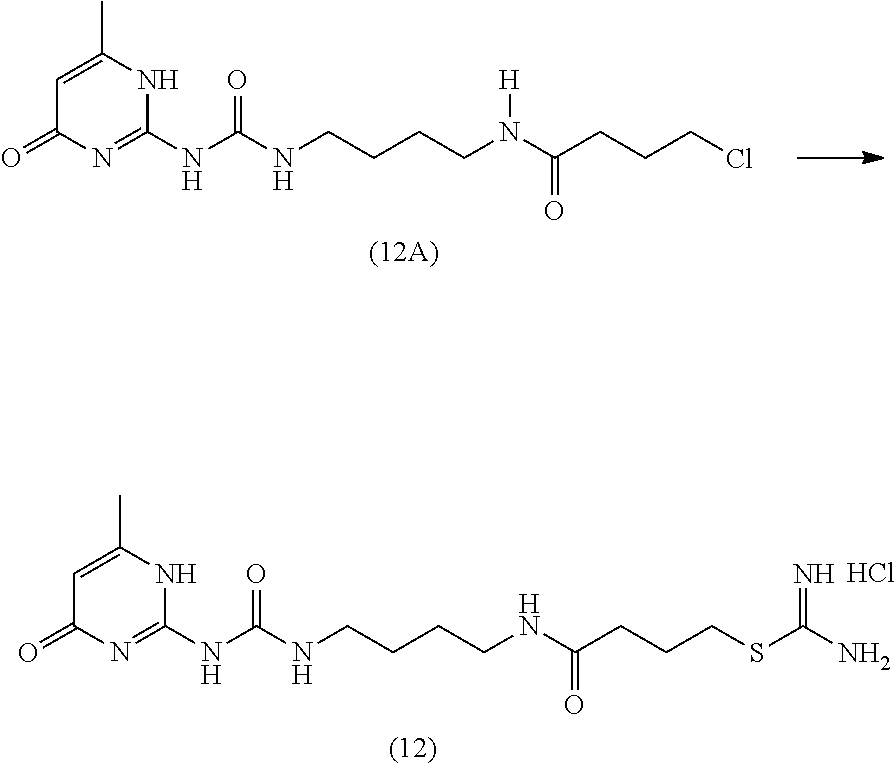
C1=C(C)NC(NC(NCCCCNC(CCCSC(N)=N)=O)=O)=NC1=O.Cl.C1=C(C)NC(NC(NCCCCN(C(CCCCl)=O)[H])=O)=NC1=O
